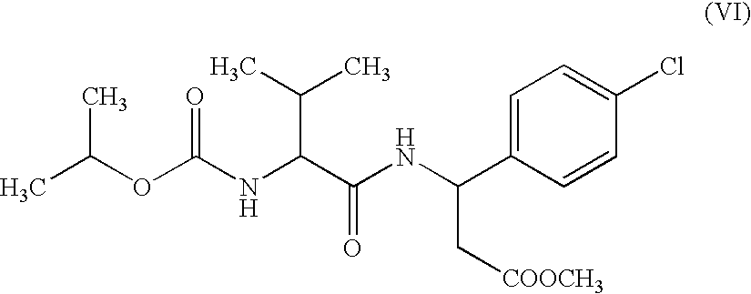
CC(C)OC(=O)NC(C(C)C)C(NC(C1=CC=C(Cl)C=C1)C[COOCH3])=O
